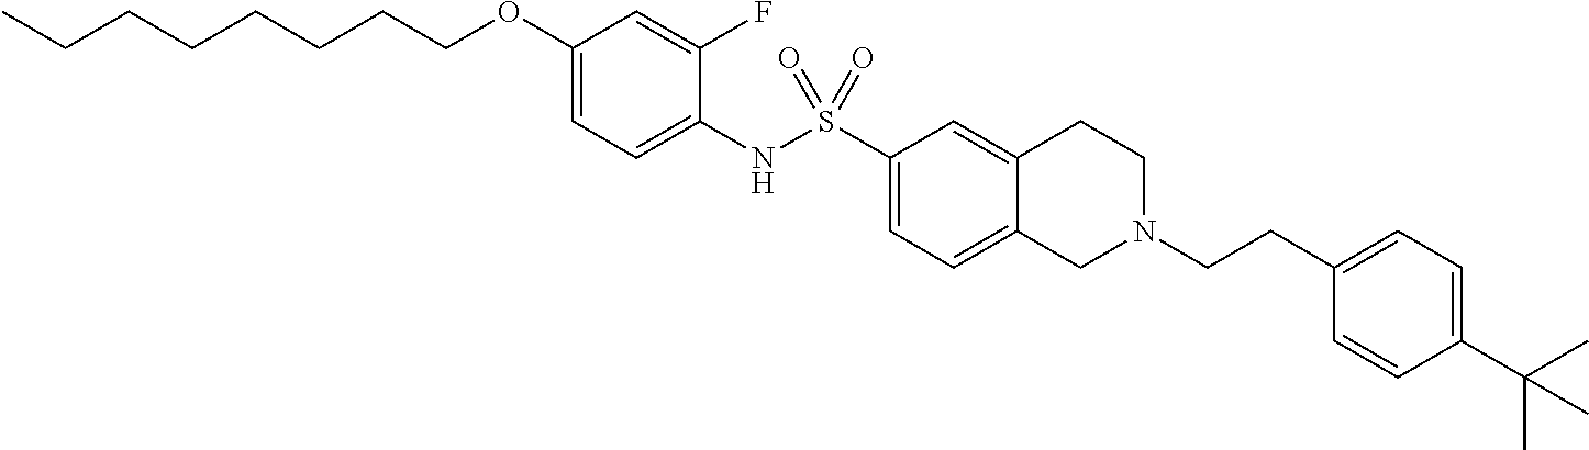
C1(NS(C2=CC=C3C(=C2)CCN(CCC2=CC=C(C(C)(C)C)C=C2)C3)(=O)=O)=CC=C(OCCCCCCCC)C=C1F
